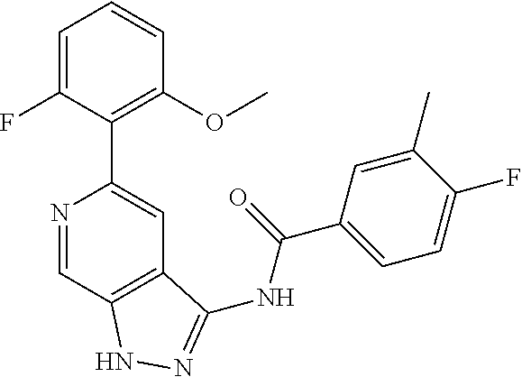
N1=CC2=C(C=C1C1=C(OC)C=CC=C1F)C(NC(C1=CC=C(F)C(C)=C1)=O)=NN2
